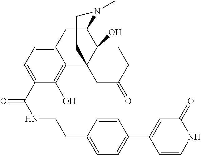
C1=CNC(=O)C=C1C1=CC=C(CCNC(=O)C2=CC=C3C(=C2O)C24C(O)(C(C3)N(C)CC2)CCC(=O)C4)C=C1
